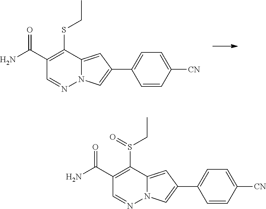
CCSC1=C(C(=O)N)C=NN2C1=CC(C1=CC=C([CN])C=C1)=C2.CCS(C1=C(C(=O)N)C=NN2C1=CC(C1=CC=C([CN])C=C1)=C2)=O
